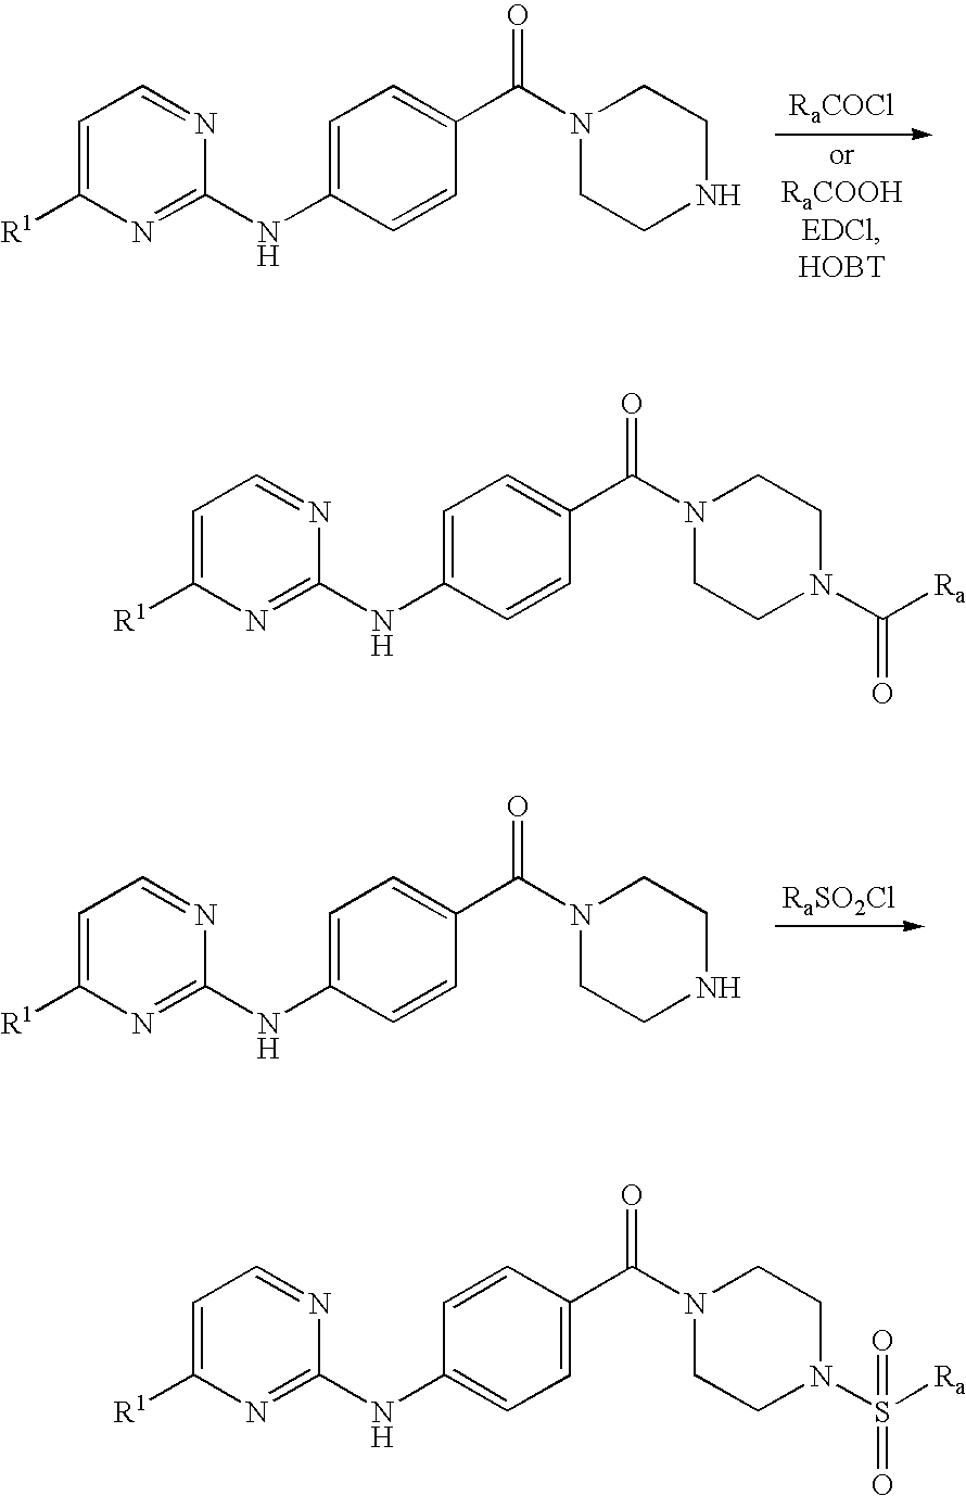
C1=C([R1])N=C(NC2=CC=C(C(=O)N3CCNCC3)C=C2)N=C1.[RaSO2Cl].C1=C([R1])N=C(NC2=CC=C(C(=O)N3CCNCC3)C=C2)N=C1.[RaCOCl].C1=C([R1])N=C(NC2=CC=C(C(=O)N3CCN(S(=O)([Ra])=O)CC3)C=C2)N=C1.C1=C([R1])N=C(NC2=CC=C(C(=O)N3CCN(C(=O)[Ra])CC3)C=C2)N=C1
